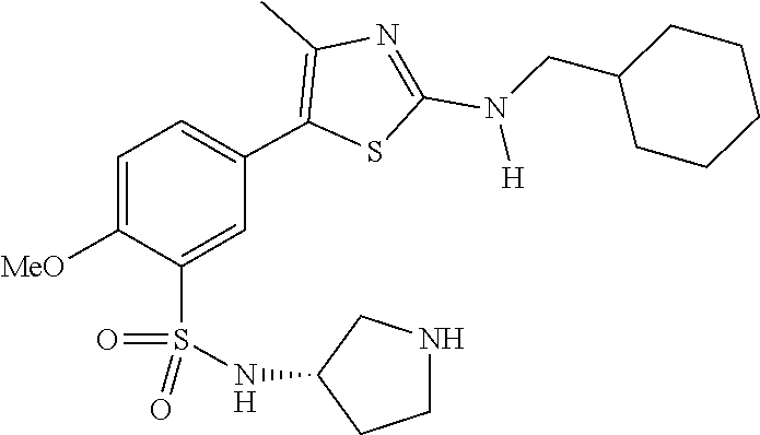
C(C1CCCCC1)N(C1=NC(C)=C(C2=CC=C([MeO])C(S(=O)(NC3CCNC3)=O)=C2)S1)[H]
